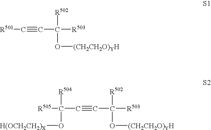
[R501]C#CC([R502])([R503])O[(CH2CH2O)YH].C(C#CC([R502])([R503])O[(CH2CH2O)YH])([R504])([R505])O[H(OCH2CH2)X]
